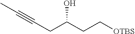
C(CC[OTBS])(CC#CC)O
